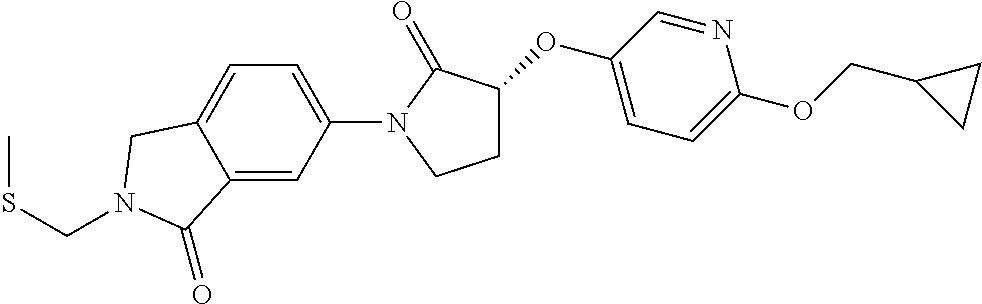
O(C1CCN(C2=CC=C3C(=C2)C(=O)N(CSC)C3)C1=O)C1=CC=C(OCC2CC2)N=C1
